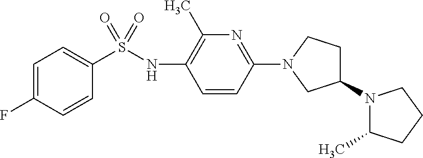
C1=CC(N2CC(N3C(C)CCC3)CC2)=NC(C)=C1NS(C1=CC=C(F)C=C1)(=O)=O
